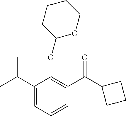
C1(C(C)C)=CC=CC(C(C2CCC2)=O)=C1OC1OCCCC1
